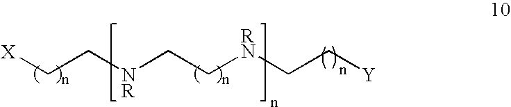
[X]CC[NR]CC[RN]CC[Y]
